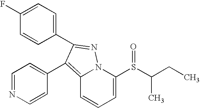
C1(F)=CC=C(C2=NN3C(=C2C2=CC=NC=C2)C=CC=C3S(C(CC)C)=O)C=C1
